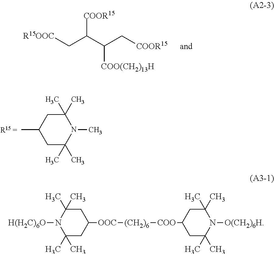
[COOR15]C(C(C[COOR15])[COO(CH2)13H])C[R15OOC].C1(C)(C)CC(C)CC(C)(C)N1C.C1C(C)(C)N([H(H2C)6O])C(C)(C)CC1[OOC][(CH2)6][COO]C1CC(C)(C)N([O(CH2)6H])C(C)(C)C1
